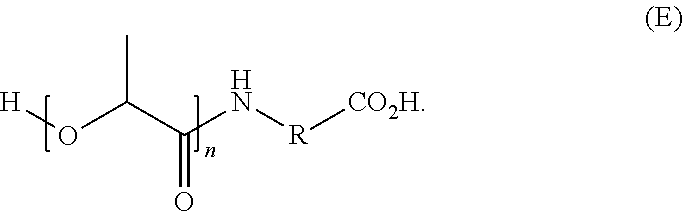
O(C(C(N[R][CO2H])=O)C)[H]
